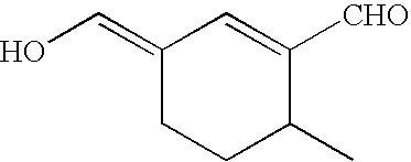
OC=C1CCC(C)C([CHO])=C1
